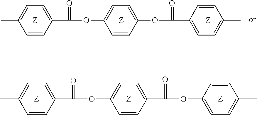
CC1=CC=C(C(=O)OC2=CC=C(OC(=O)C3=CC=C(C)C=C3)C=C2)C=C1.[Z].[Z].[Z].CC1=CC=C(C(=O)OC2=CC=C(C(OC3=CC=C(C)C=C3)=O)C=C2)C=C1.[Z].[Z].[Z]
